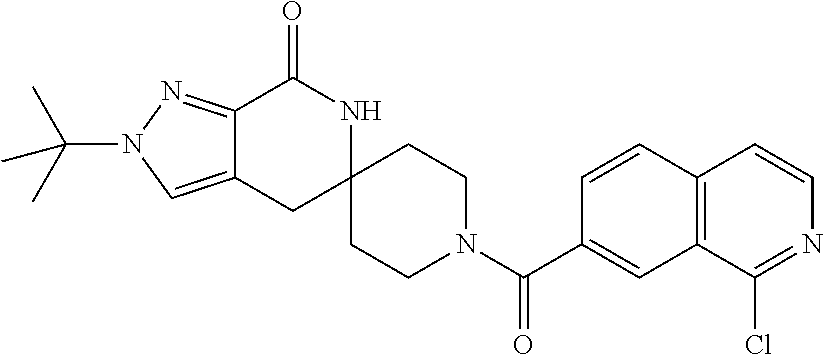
C12=NN(C(C)(C)C)C=C1CC1(NC2=O)CCN(C(C2=CC3=C(C=C2)C=CN=C3Cl)=O)CC1
